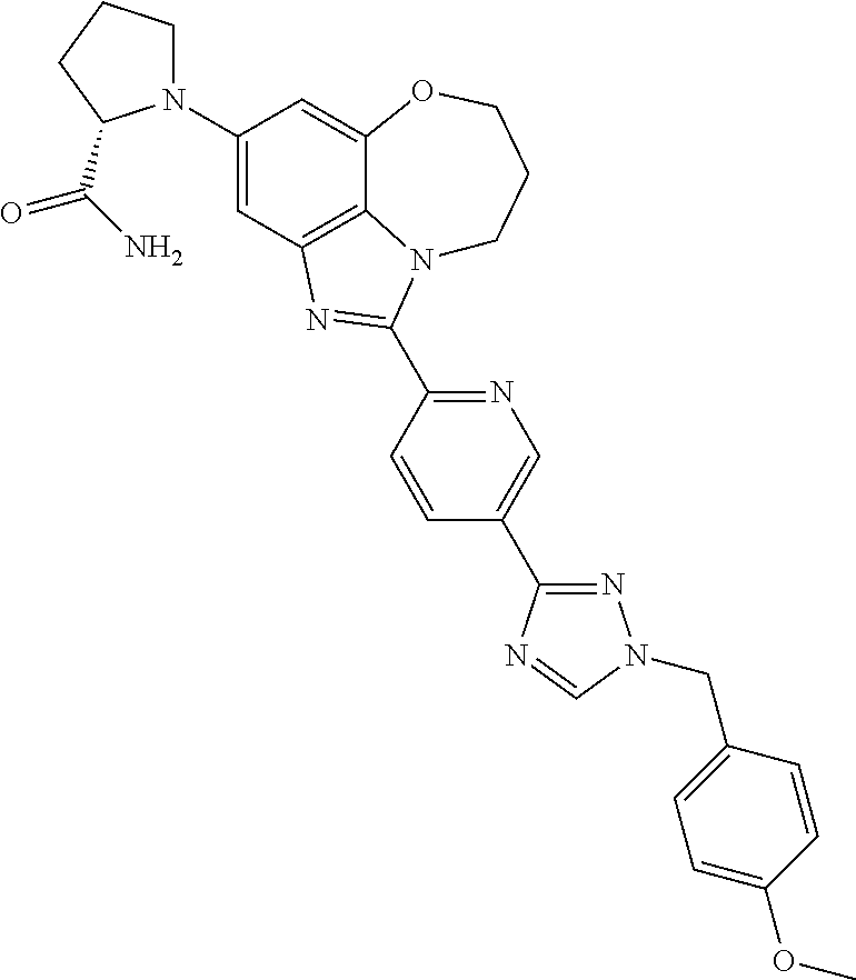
N1(C2=CC3=C4C(=C2)OCCCN4C(C2=NC=C(C4=NN(CC5=CC=C(OC)C=C5)C=N4)C=C2)=N3)CCCC1C(N)=O
